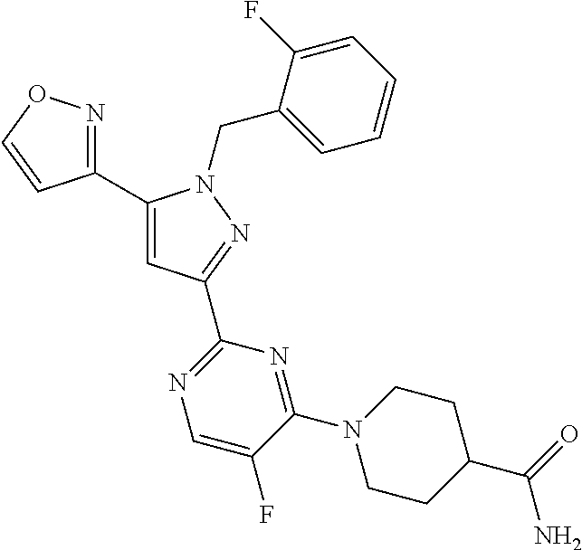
C1(C2=CC(C3=NC=C(F)C(N4CCC(C(=O)N)CC4)=N3)=NN2CC2=CC=CC=C2F)=NOC=C1
